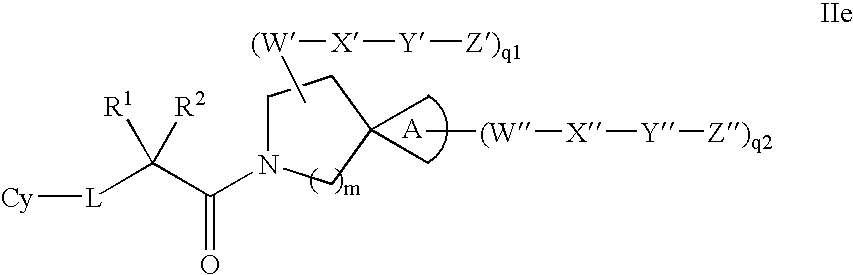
C[(W][X][Y][Z)q1].C[(W][X][Y][Z)q2].[Cy][L]C(C(=O)N1CC(C)(C)CC1)([R1])[R2]
